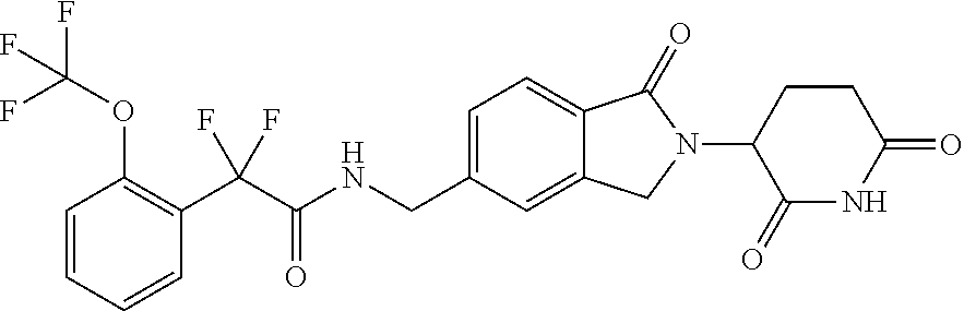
C1=C(CNC(C(C2=C(OC(F)(F)F)C=CC=C2)(F)F)=O)C=C2C(=C1)C(=O)N(C1C(=O)NC(=O)CC1)C2
